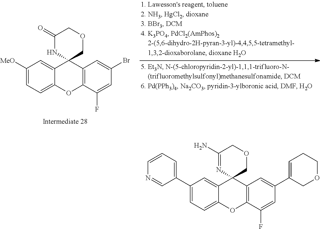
C1([MeO])=CC=C2C(=C1)C1(C3=C(O2)C(F)=CC(Br)=C3)COCC(=O)N1.C1(C2=CC=CN=C2)=CC=C2C(=C1)C1(C3=C(O2)C(F)=CC(C2=CCCOC2)=C3)COCC(N)=N1
